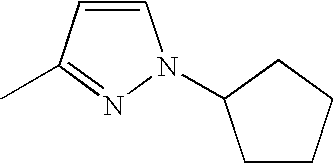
C1=CC(C)=NN1C1CCCC1
